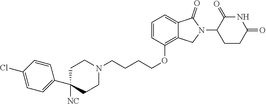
N1C(=O)C(N2C(=O)C3=CC=CC(OCCCCN4CCC(C5=CC=C(Cl)C=C5)([NC])CC4)=C3C2)CCC1=O
